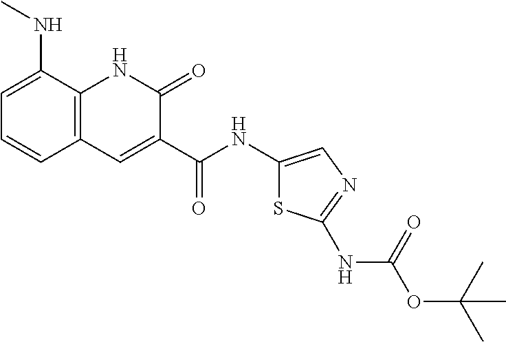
C1=C(NC)C2=C(C=C1)C=C(C(NC1=CN=C(NC(=O)OC(C)(C)C)S1)=O)C(=O)N2
